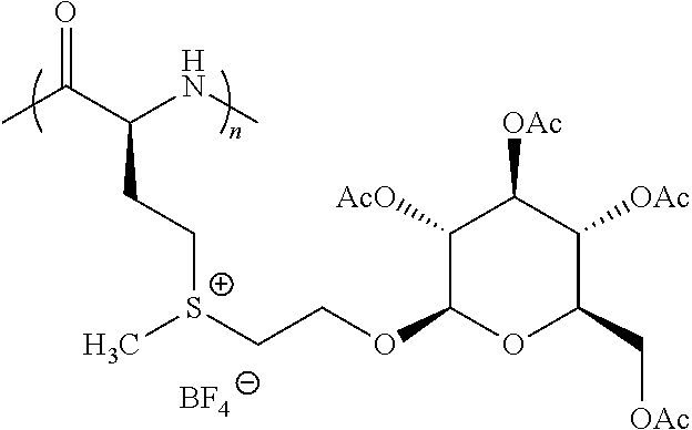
CC(C(NC)CC[S+](CCOC1OC(C[OAc])C([OAc])C([OAc])C1[AcO])C)=O.[BF4]
